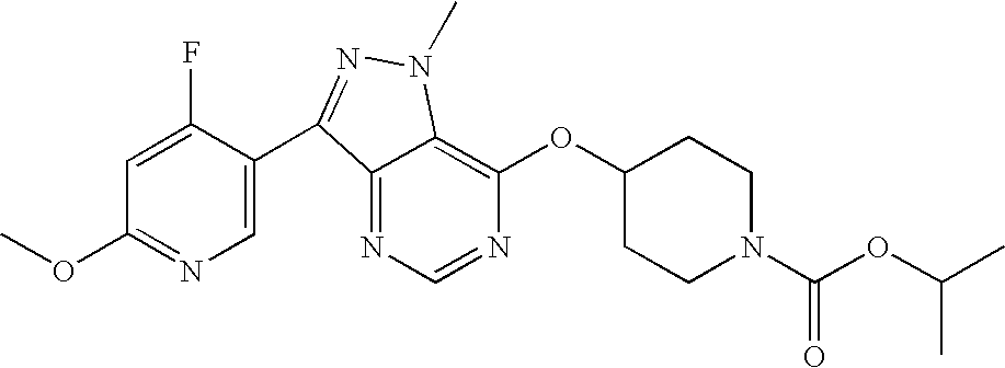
N1=CN=C2C(=C1OC1CCN(C(OC(C)C)=O)CC1)N(C)N=C2C1=CN=C(OC)C=C1F
